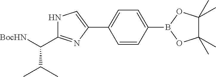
N1C(C(C(C)C)[BocHN])=NC(C2=CC=C(B3OC(C)(C)C(C)(C)O3)C=C2)=C1
